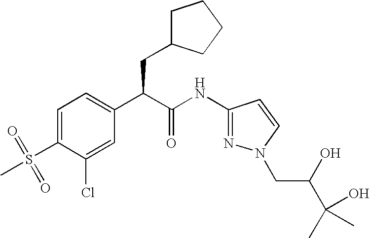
C1=C(S(=O)(C)=O)C(Cl)=CC(C(C(NC2=NN(CC(C(C)(O)C)O)C=C2)=O)CC2CCCC2)=C1
